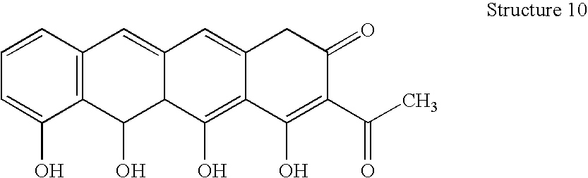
C1=CC2=C(C(O)=C1)C(O)C1C(=C2)C=C2C(=C1O)C(O)=C(C(C)=O)C(=O)C2
